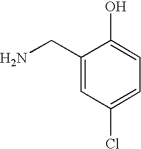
NCC1=CC(Cl)=CC=C1O
